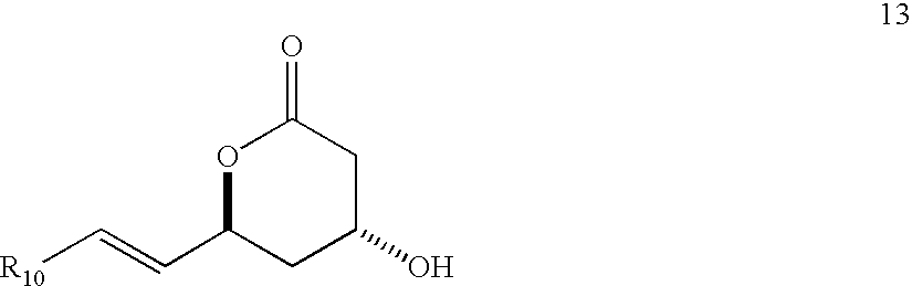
O1C(C=C[R10])CC(O)CC1=O
